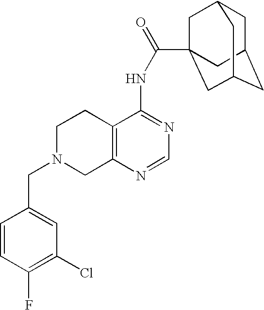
C1N(CC2=CC(Cl)=C(F)C=C2)CC2=C(C1)C(NC(=O)C13CC4CC(CC(C1)C4)C3)=NC=N2
